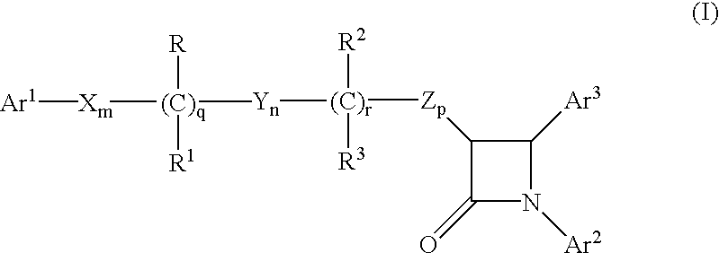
C1([Zp][(C)r]([R2])([R3])[Yn][(C)q]([Xm][Ar1])([R])[R1])C(=O)N([Ar2])C1[Ar3]
